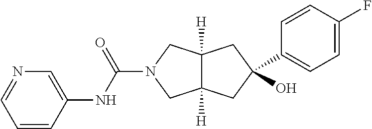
C1=CC(NC(=O)N2CC3([H])C([H])(C2)CC(C2=CC=C(F)C=C2)(O)C3)=CN=C1
